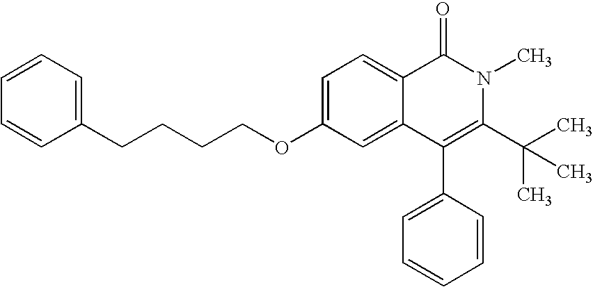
C1=C(OCCCCC2=CC=CC=C2)C=C2C(=C1)C(=O)N(C)C(C(C)(C)C)=C2C1=CC=CC=C1
